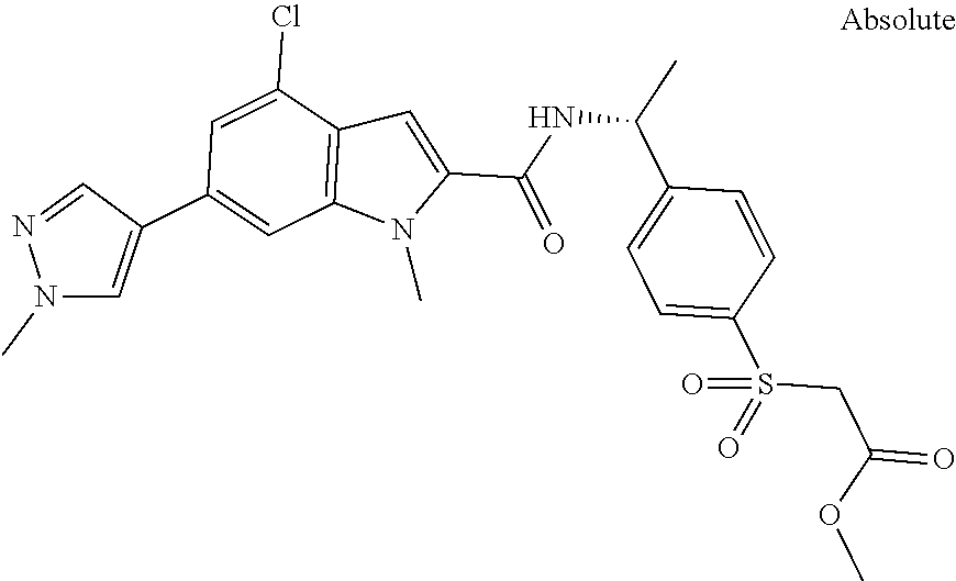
C12=C(C(Cl)=CC(C3=CN(C)N=C3)=C1)C=C(C(=O)NC(C)C1=CC=C(S(CC(=O)OC)(=O)=O)C=C1)N2C
